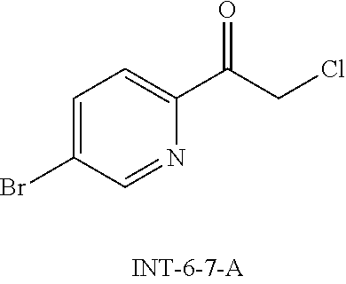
C1=C(Br)C=NC(C(CCl)=O)=C1
